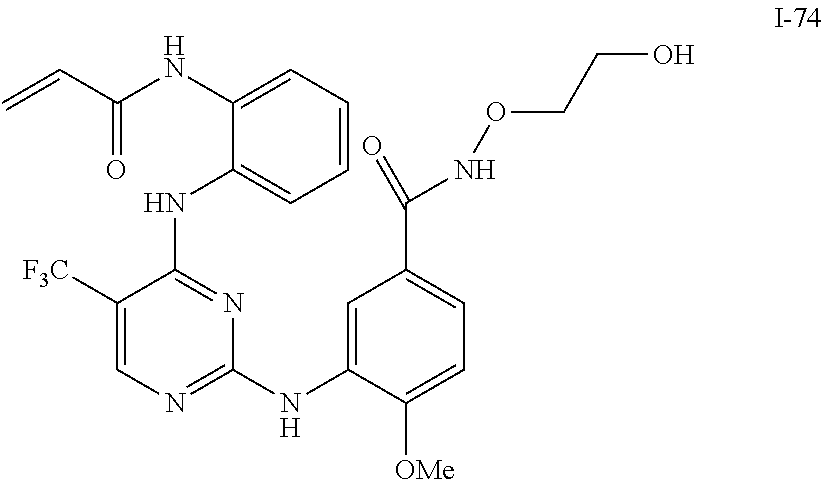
C1([F3C])=CN=C(NC2=CC(C(=O)NOCCO)=CC=C2[OMe])N=C1NC1=CC=CC=C1NC(C=C)=O
